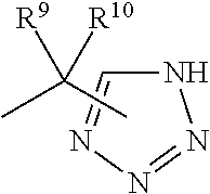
N1C=NN=N1.CC(C)([R9])[R10]
